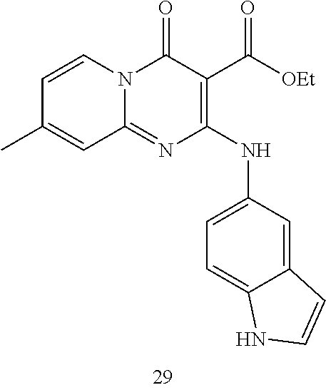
C1=CC(C)=CC2=NC(NC3=CC=C4C(=C3)C=CN4)=C(C([OEt])=O)C(=O)N12
